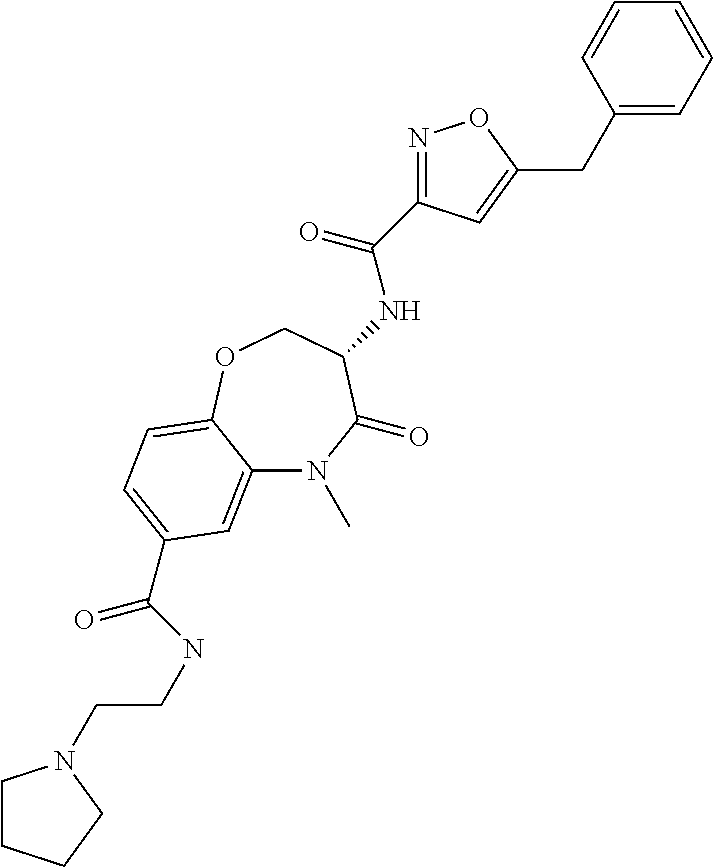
N(C(=O)C1=NOC(CC2=CC=CC=C2)=C1)C1C(=O)N(C)C2=CC(C(NCCN3CCCC3)=O)=CC=C2OC1
